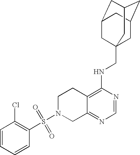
C12=C(NCC34CC5CC(CC(C3)C5)C4)N=CN=C1CN(S(=O)(=O)C1=C(Cl)C=CC=C1)CC2
